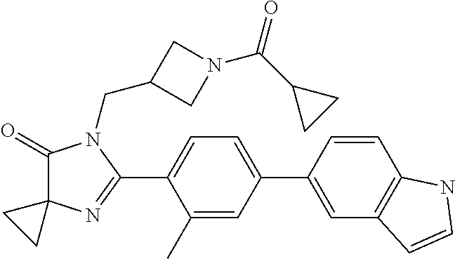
C1(=O)C2(N=C(C3=CC=C(C4=CC5=C(C=C4)NC=C5)C=C3C)N1CC1CN(C(C3CC3)=O)C1)CC2
